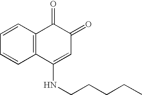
C1=CC=CC2=C1C(=O)C(=O)C=C2NCCCCC
